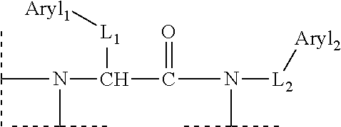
C(N(C(C)C)C([L1][Aryl1])C(=O)N(C(C)C)[L2][Aryl2])(C)C
